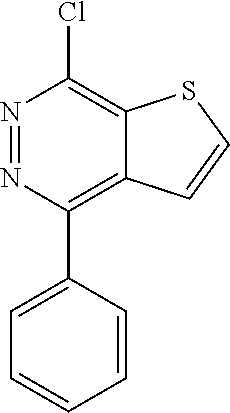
C1(C2=CC=CC=C2)=C2C(=C(Cl)N=N1)SC=C2
